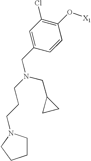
C1=C(CN(CC2CC2)CCCN2CCCC2)C=CC(O[X1])=C1Cl
